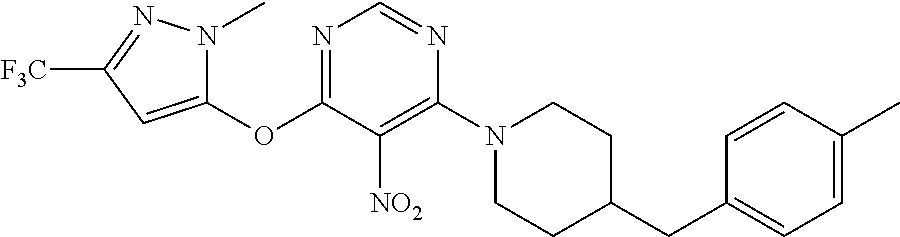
O(C1=NC=NC(N2CCC(CC3=CC=C(C)C=C3)CC2)=C1[NO2])C1=CC([F3C])=NN1C
